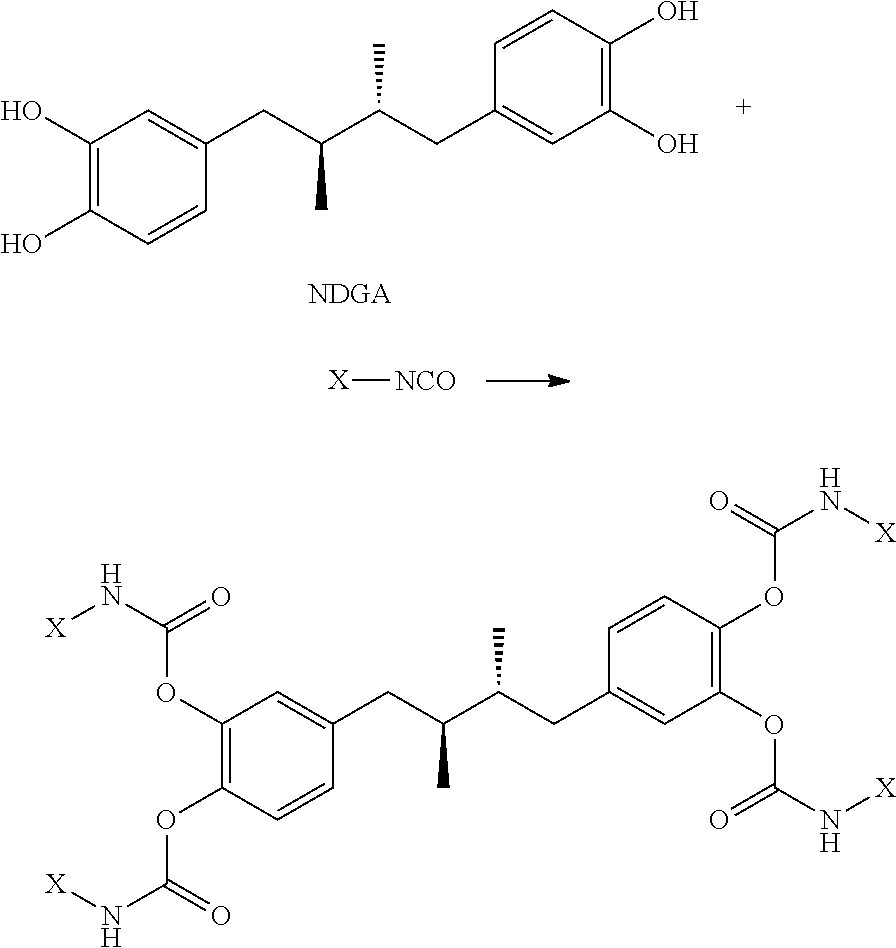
C1(O)=C(O)C=CC(CC(C(CC2=CC(O)=C(O)C=C2)C)C)=C1.[X][NCO].C1(OC(N[X])=O)=C(OC(N[X])=O)C=CC(CC(C(CC2=CC(OC(=O)N[X])=C(OC(=O)N[X])C=C2)C)C)=C1
